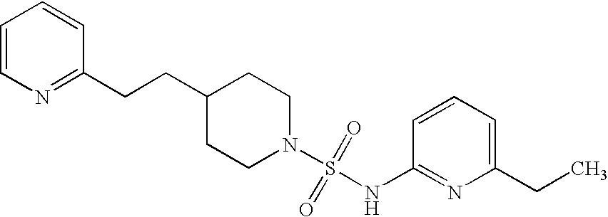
C1(CCC2=NC=CC=C2)CCN(S(=O)(=O)NC2=NC(CC)=CC=C2)CC1
